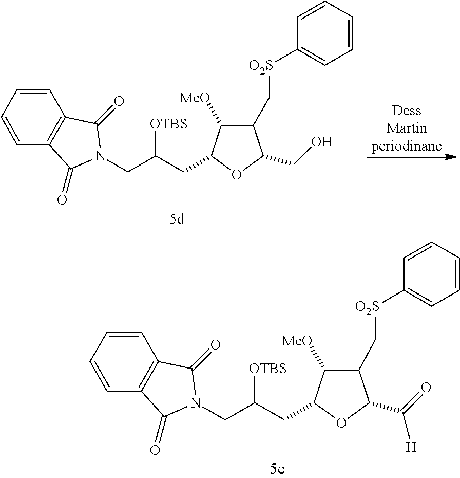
[DessMartinperiodinane].C1(C[O2S]C2=CC=CC=C2)C([MeO])C(CC([OTBS])CN2C(=O)C3=C(C2=O)C=CC=C3)OC1CO.C1(C[O2S]C2=CC=CC=C2)C([MeO])C(CC([OTBS])CN2C(=O)C3=C(C2=O)C=CC=C3)OC1C(=O)[H]
